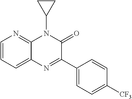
C12=CC=CN=C1N(C1CC1)C(=O)C(C1=CC=C([CF3])C=C1)=N2
